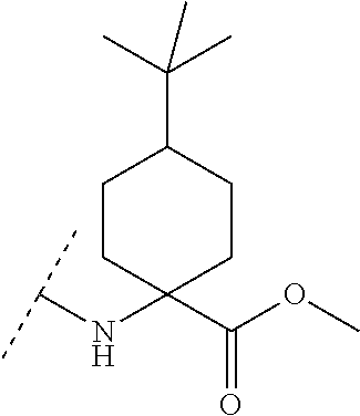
C(NC1(C(OC)=O)CCC(C(C)(C)C)CC1)(C)C
